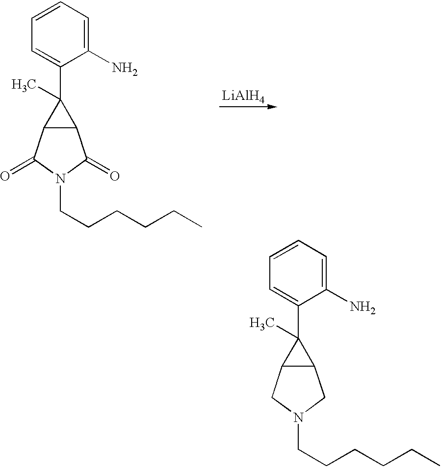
C1=C(N)C(C2(C)C3C2CN(CCCCCC)C3)=CC=C1.C1=C(N)C(C2(C)C3C2C(=O)N(CCCCCC)C3=O)=CC=C1.[LiAlH4]
